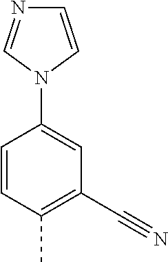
N1=CN(C2=CC(C#N)=C(C)C=C2)C=C1
